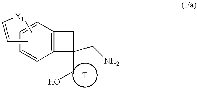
C12=C(C=CC=C1)C(CO)(CN)C2.C[X1]C=CC
